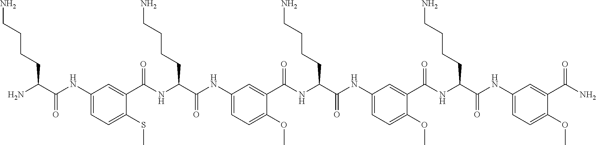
C1(NC(C(N)CCCCN)=O)=CC=C(SC)C(C(NC(C(NC2=CC=C(OC)C(C(NC(C(NC3=CC=C(OC)C(C(NC(C(NC4=CC=C(OC)C(C(N)=O)=C4)=O)CCCCN)=O)=C3)=O)CCCCN)=O)=C2)=O)CCCCN)=O)=C1
